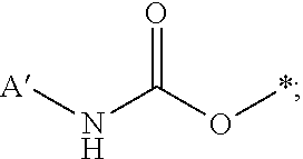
[A]NC(O*)=O
